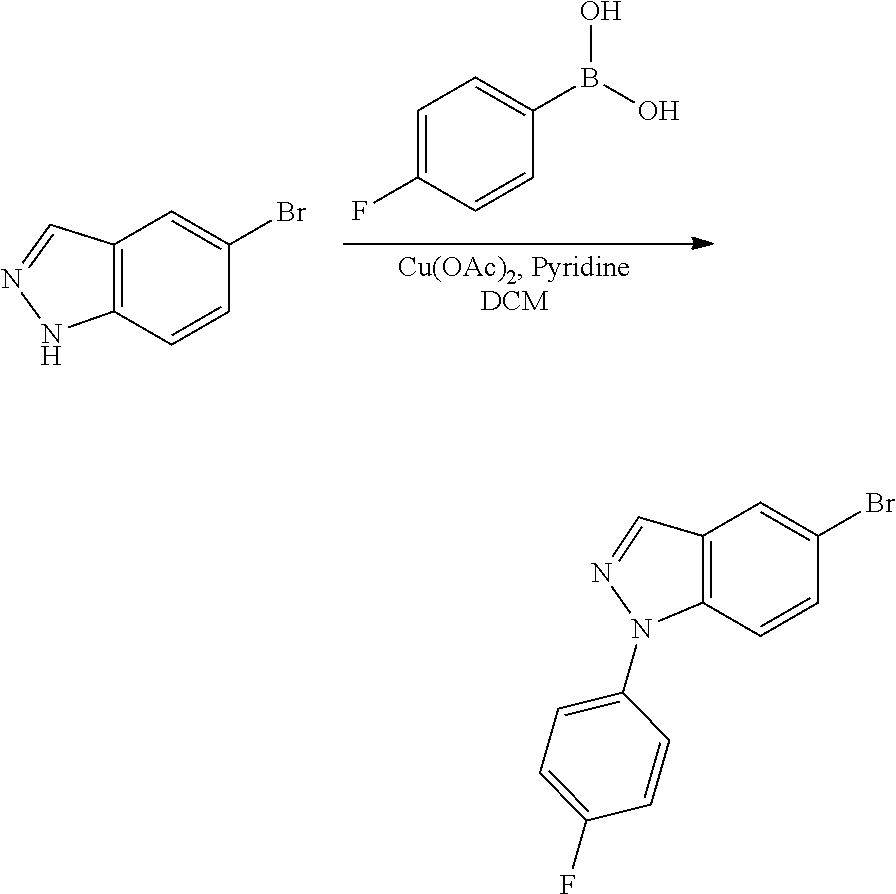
B(O)(O)C1=CC=C(F)C=C1.C1=C(Br)C=CC2=C1C=NN2.C1=C(N2C3=C(C=N2)C=C(Br)C=C3)C=CC(F)=C1
